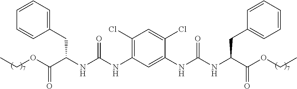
C1(CC(NC(NC2=C(Cl)C=C(Cl)C(NC(NC(CC3=CC=CC=C3)C(OCC)=O)=O)=C2)=O)C(OCC)=O)=CC=CC=C1
